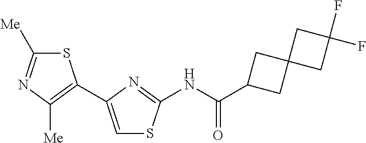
N(C(=O)C1CC2(C1)CC(F)(F)C2)C1=NC(C2=C([Me])N=C([Me])S2)=CS1
